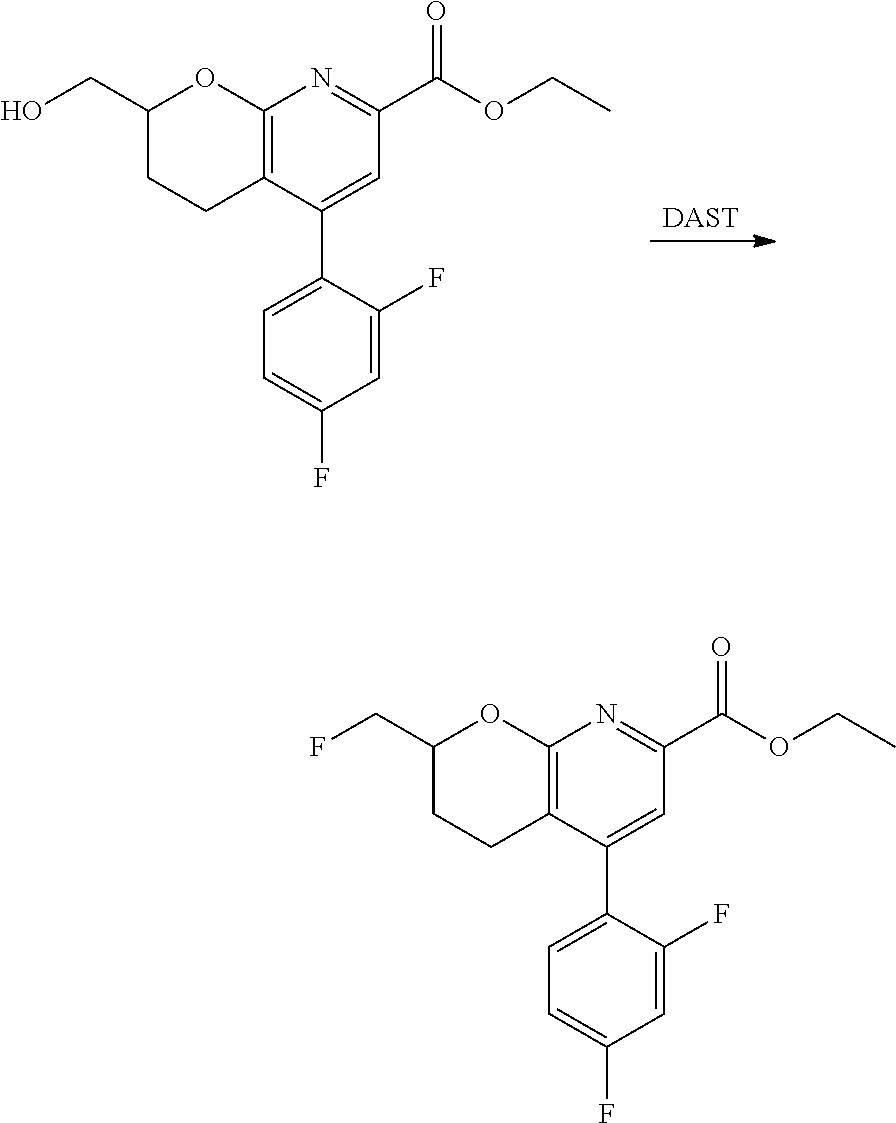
[DAST].C12=C(C(C3=CC=C(F)C=C3F)=CC(C(=O)OCC)=N1)CCC(CO)O2.C12=C(C(C3=CC=C(F)C=C3F)=CC(C(=O)OCC)=N1)CCC(CF)O2
